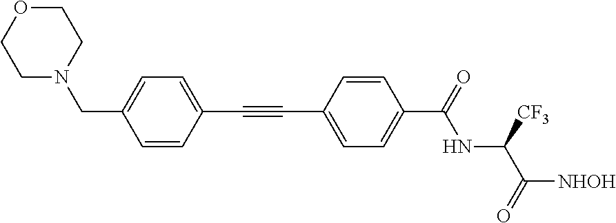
C1=CC(C#CC2=CC=C(C(=O)NC(C(=O)[NHOH])[CF3])C=C2)=CC=C1CN1CCOCC1
